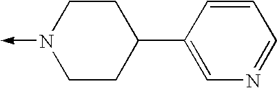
N1(->C)CCC(C2=CN=CC=C2)CC1
